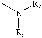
N([R8])(C)[R7]
